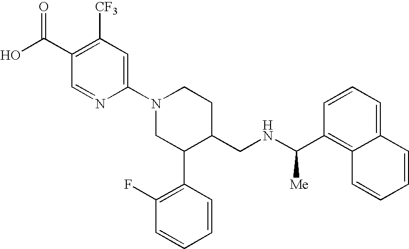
C12=C(C(NCC3CCN(C4=CC([CF3])=C(C(O)=O)C=N4)CC3C3=C(F)C=CC=C3)[Me])C=CC=C1C=CC=C2
